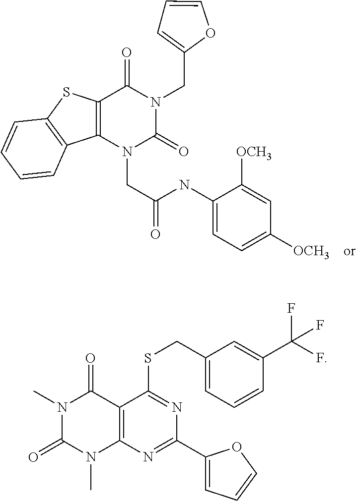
C1=CC=C(CN2C(=O)C3=C(N(CC(NC4=CC=C([OCH3])C=C4[OCH3])=O)C2=O)C2=C(S3)C=CC=C2)O1.N1(C)C(=O)N(C)C2=C(C1=O)C(SCC1=CC=CC(C(F)(F)F)=C1)=NC(C1=CC=CO1)=N2
